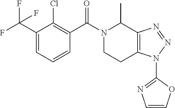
C1(C(F)(F)F)=CC=CC(C(N2CCC3=C(C2C)N=NN3C2=NC=CO2)=O)=C1Cl
